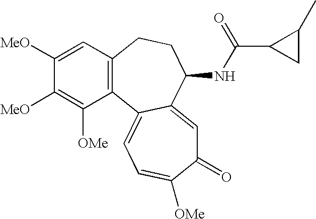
C1([MeO])=CC2=C(C([OMe])=C1[MeO])C1=CC=C([OMe])C(=O)C=C1C(NC(C1CC1C)=O)CC2
